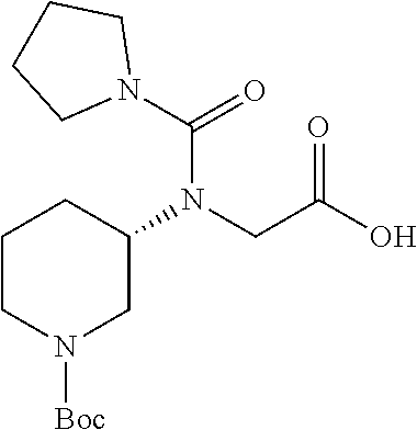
C1CN([Boc])CC(N(CC(O)=O)C(N2CCCC2)=O)C1
